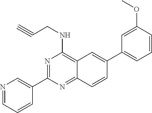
N1=C(C2=CN=CC=C2)N=C2C(=C1NCC#C)C=C(C1=CC=CC(OC)=C1)C=C2
